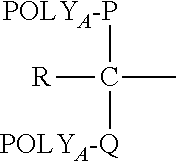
[POLYA-P]C([POLYA-Q])(C)[R]
